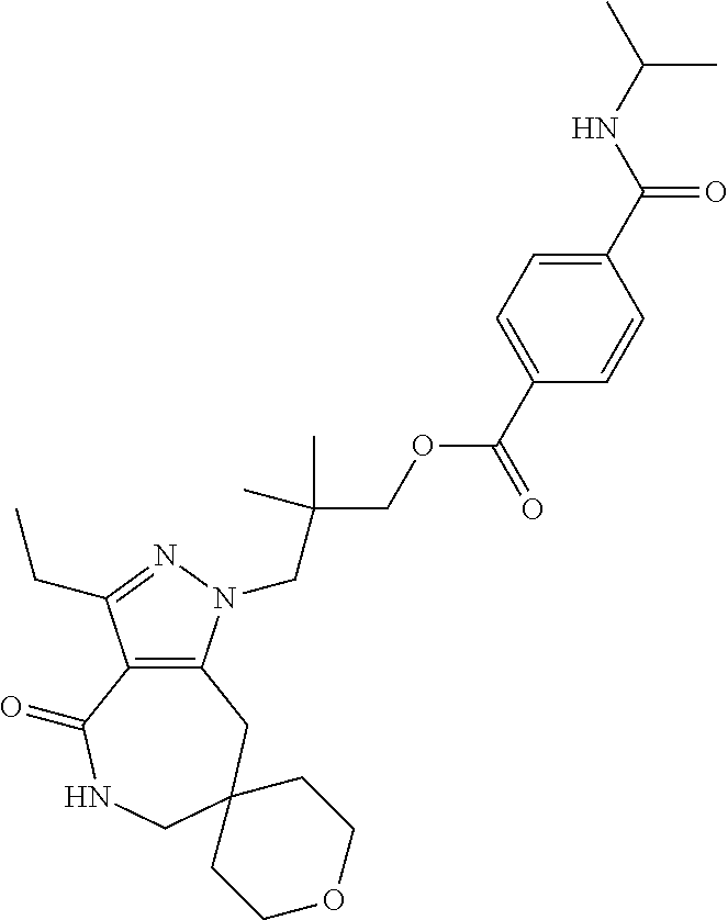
C12=C(CC3(CNC1=O)CCOCC3)N(CC(COC(C1=CC=C(C(NC(C)C)=O)C=C1)=O)(C)C)N=C2CC
